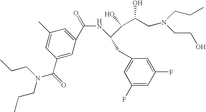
C1(F)=CC(F)=CC(CC(NC(=O)C2=CC(C)=CC(C(=O)N(CCC)CCC)=C2)C(C(CN(CCO)CCC)O)O)=C1
